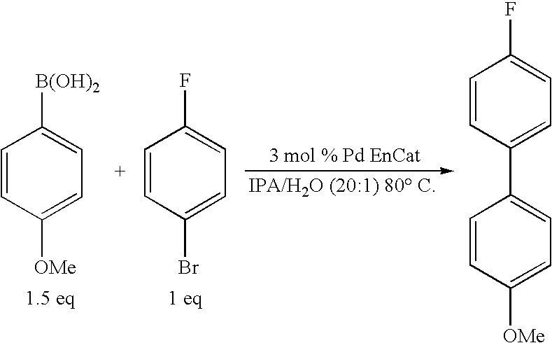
C1=CC([OMe])=CC=C1[B(OH)2].C1=CC(Br)=CC=C1F.C1=CC(C2=CC=C([OMe])C=C2)=CC=C1F
